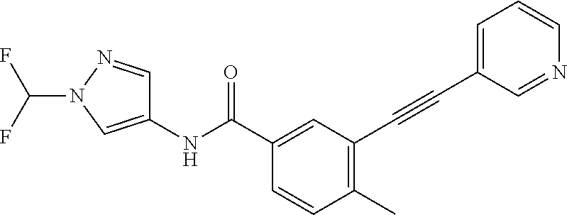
C1(C)=C(C#CC2=CC=CN=C2)C=C(C(NC2=CN(C(F)F)N=C2)=O)C=C1
